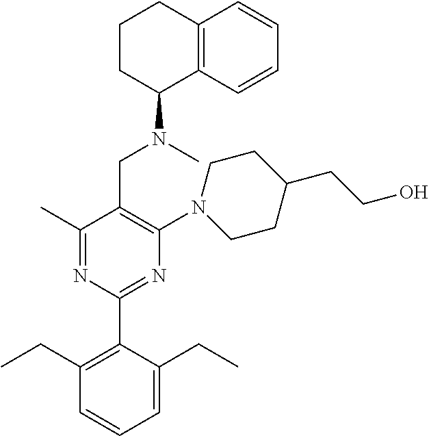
C1(C)=NC(C2=C(CC)C=CC=C2CC)=NC(N2CCC(CCO)CC2)=C1CN(C)C1C2=C(CCC1)C=CC=C2
